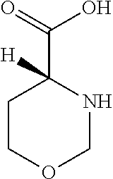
C1COCNC1(C(=O)O)[H]
